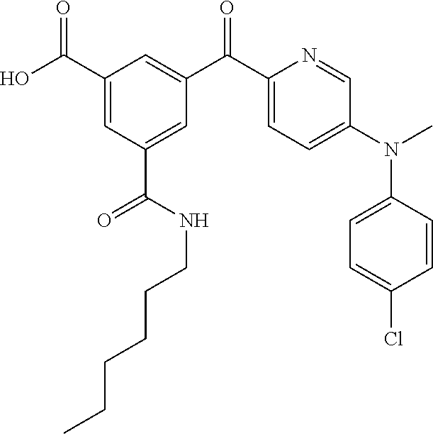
O=C(C1=CC(C(NCCCCCC)=O)=CC(C(C2=CC=C(N(C)C3=CC=C(Cl)C=C3)C=N2)=O)=C1)O
